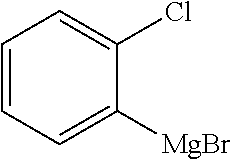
C1=CC=C([MgBr])C(Cl)=C1
